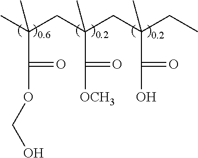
CC(CC(CC(CC)(C)C(=O)O)(C)C(=O)[OCH3])(C(=O)OCO)C
